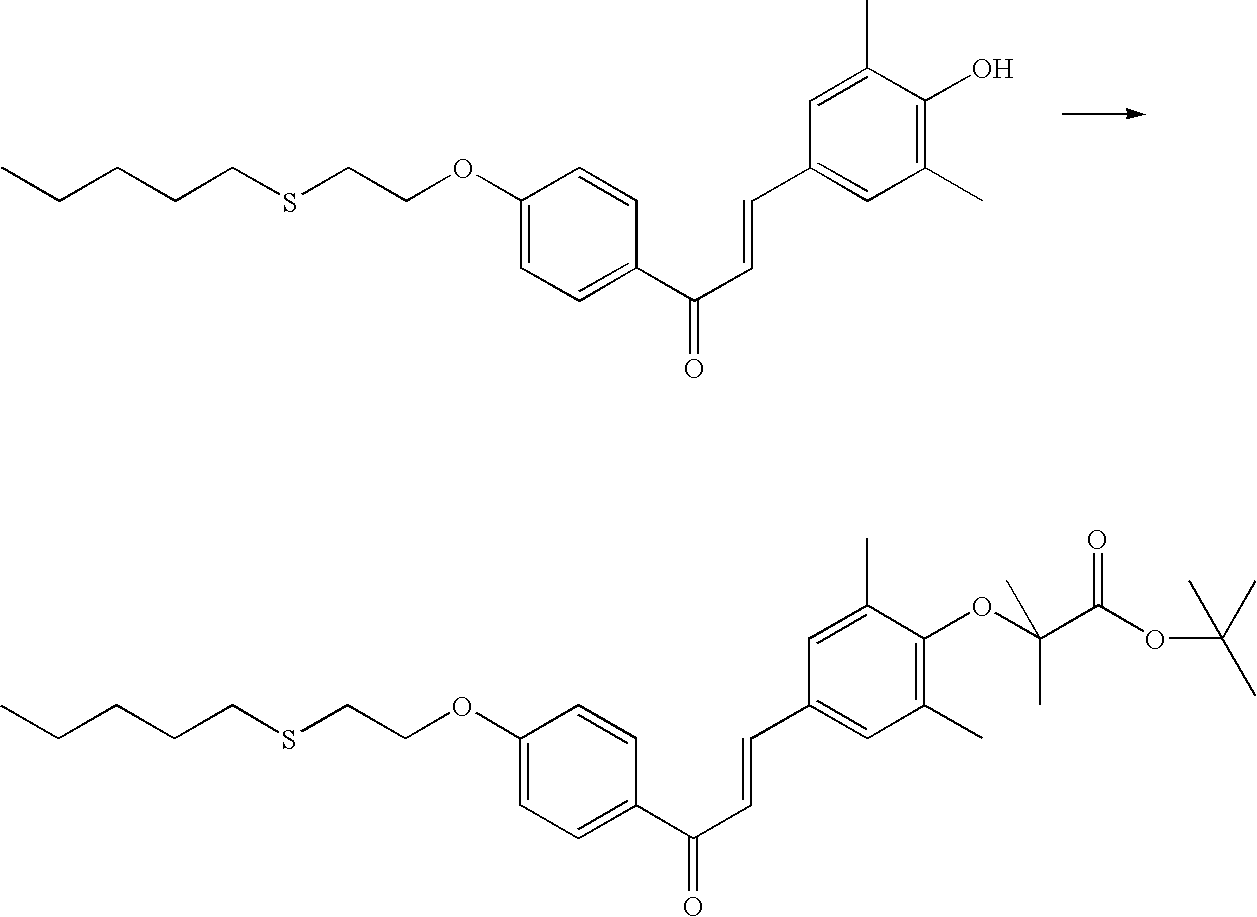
CCCCCSCCOC1=CC=C(C(C=CC2=CC(C)=C(O)C(C)=C2)=O)C=C1.CCCCCSCCOC1=CC=C(C(C=CC2=CC(C)=C(OC(C(OC(C)(C)C)=O)(C)C)C(C)=C2)=O)C=C1
